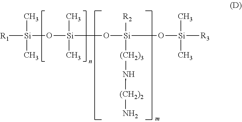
[Si](O[Si](C)(C)O[Si]([R2])([(CH2)3]N[(CH2)2]N)O[Si](C)(C)[R3])(C)(C)[R1]
